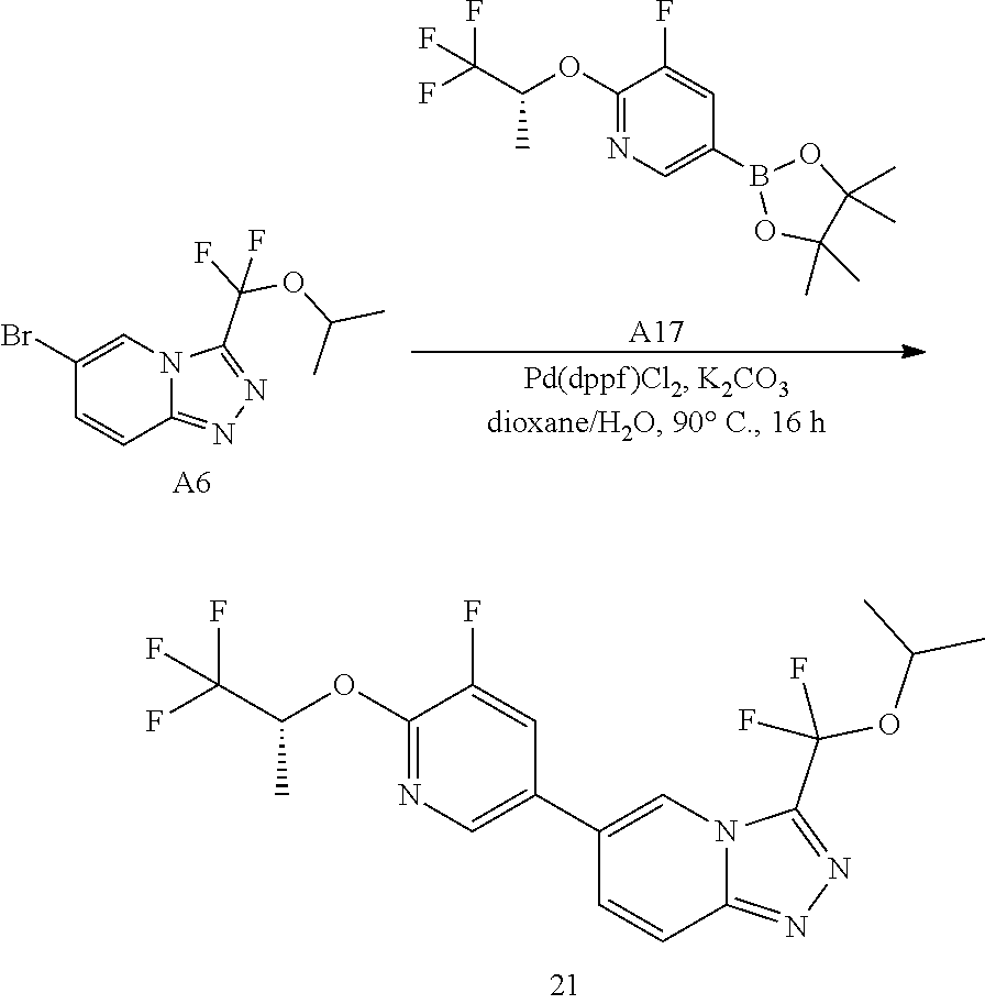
C1(OC(C(F)(F)F)C)=NC=C(C2=CN3C(=NN=C3C(OC(C)C)(F)F)C=C2)C=C1F.C1(OC(C(F)(F)F)C)=NC=C(B2OC(C)(C)C(C)(C)O2)C=C1F.[A17].C1(Br)=CN2C(=NN=C2C(F)(OC(C)C)F)C=C1.[A6]
